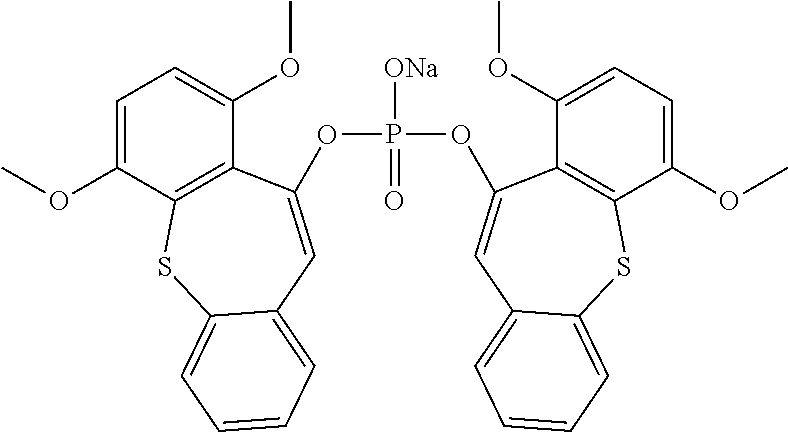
P([ONa])(=O)(OC1=CC2=CC=CC=C2SC2=C1C(OC)=CC=C2OC)OC1=CC2=CC=CC=C2SC2=C1C(OC)=CC=C2OC
